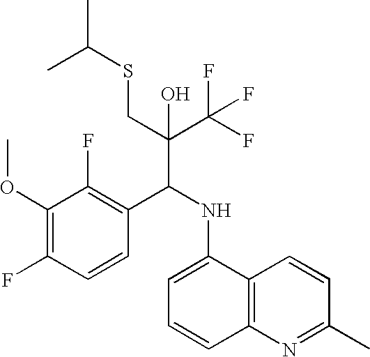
C1(OC)=C(F)C=CC(C(NC2=CC=CC3=C2C=CC(C)=N3)C(C(F)(F)F)(CSC(C)C)O)=C1F
